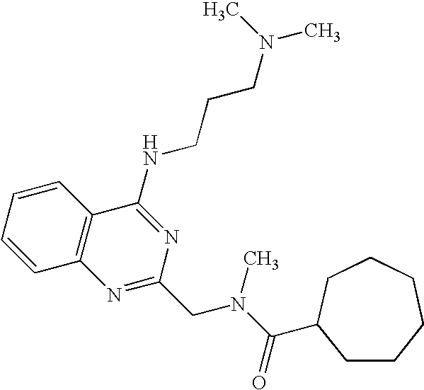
C1=CC=CC2=C1N=C(CN(C(=O)C1CCCCCC1)C)N=C2NCCCN(C)C
